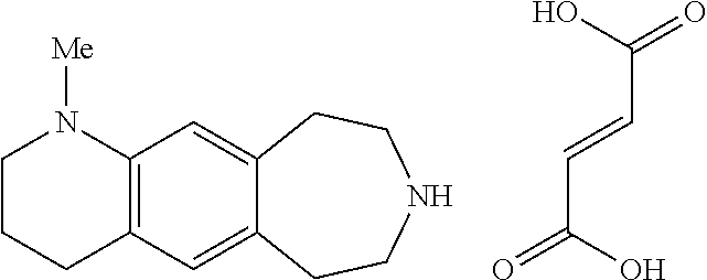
C1CCC2=C(N1[Me])C=C1C(=C2)CCNCC1.C(C(O)=O)=CC(O)=O
